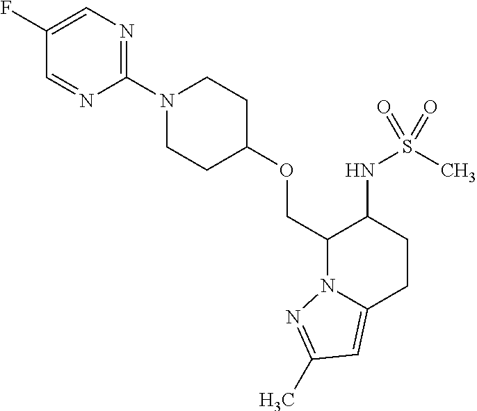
C1(F)=CN=C(N2CCC(OCC3N4C(=CC(C)=N4)CCC3NS(C)(=O)=O)CC2)N=C1
